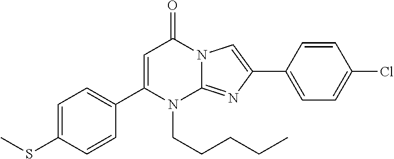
C1(C2=CC=C(SC)C=C2)=CC(=O)N2C(=NC(C3=CC=C(Cl)C=C3)=C2)N1CCCCC
